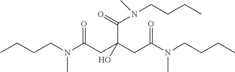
CCCCN(C(CC(CC(N(CCCC)C)=O)(O)C(=O)N(C)CCCC)=O)C
